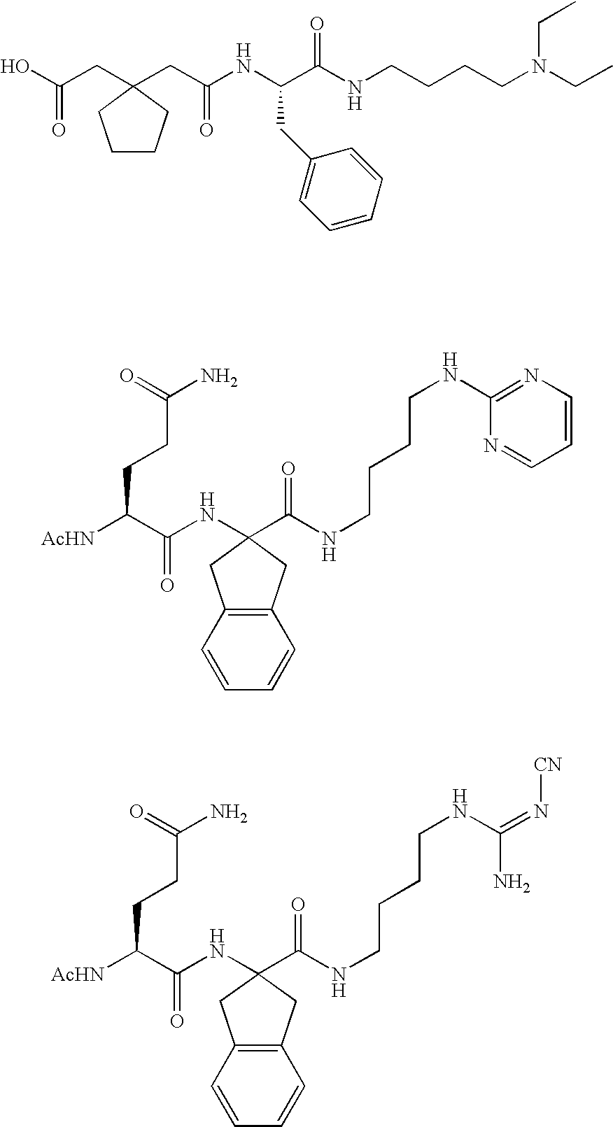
OC(CC1(CC(NC(C(NCCCCN(CC)CC)=O)CC2=CC=CC=C2)=O)CCCC1)=O.C(C(=O)NC1(C(NCCCCNC2=NC=CC=N2)=O)CC2=C(C=CC=C2)C1)([AcHN])CCC(N)=O.C(C(=O)NC1(C(NCCCCNC(=N[CN])N)=O)CC2=C(C=CC=C2)C1)([AcHN])CCC(N)=O
